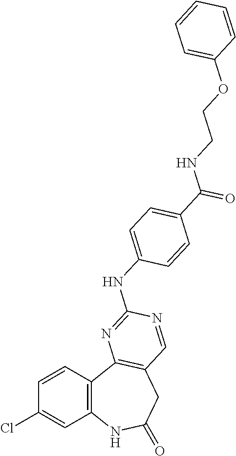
C1=CC2=C(C=C1Cl)NC(=O)CC1=C2N=C(NC2=CC=C(C(NCCOC3=CC=CC=C3)=O)C=C2)N=C1
